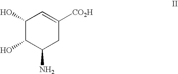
C1(O)C(O)C(N)CC([CO2H])=C1
